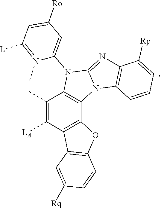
C12=NC3=C(C=CC=C3[Rp])N1C1=C(N2C2=CC([Ro])=CC([L])=N2C)C(C)=C([LA])C2=C1OC1=C2C=C([Rq])C=C1
